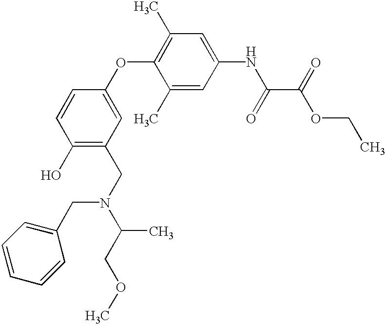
C1=CC(O)=C(CN(C(COC)C)CC2=CC=CC=C2)C=C1OC1=C(C)C=C(NC(C(OCC)=O)=O)C=C1C
